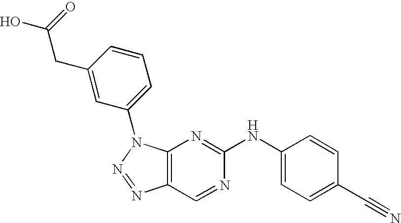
C12=C(N(C3=CC=CC(CC(O)=O)=C3)N=N1)N=C(NC1=CC=C(C#N)C=C1)N=C2
